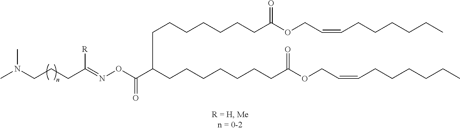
CN(CCCC(=NOC(C(CCCCCCCC(OCC=CCCCCCC)=O)CCCCCCCC(OCC=CCCCCCC)=O)=O)[R])C
